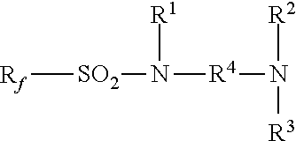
[Rf][SO2]N([R1])[R4]N([R3])[R2]
